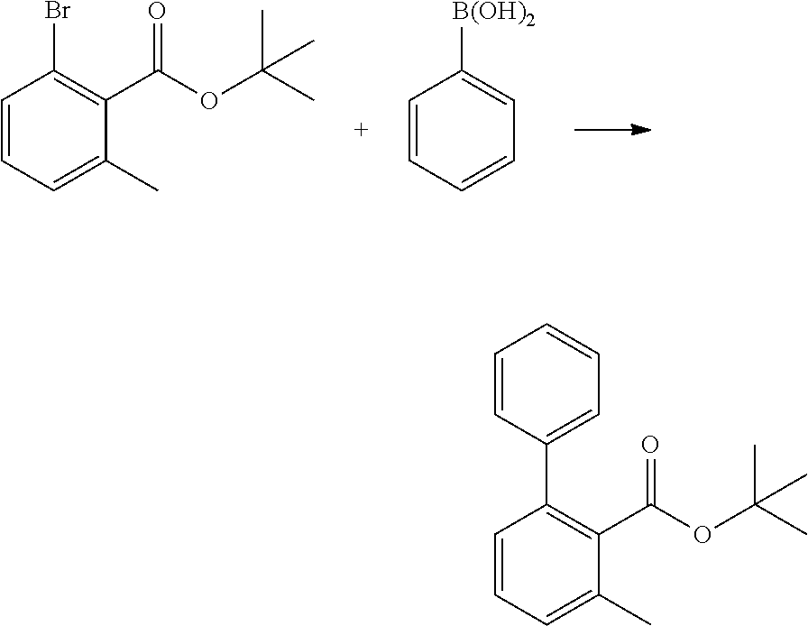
C1=CC=C(C)C(C(=O)OC(C)(C)C)=C1Br.C1=CC=CC=C1[B(OH)2].C1=CC=C(C)C(C(=O)OC(C)(C)C)=C1C1=CC=CC=C1
